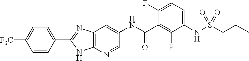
[F3C]C1=CC=C(C2=NC3=C(N2)N=CC(NC(C2=C(F)C(NS(CCC)(=O)=O)=CC=C2F)=O)=C3)C=C1
